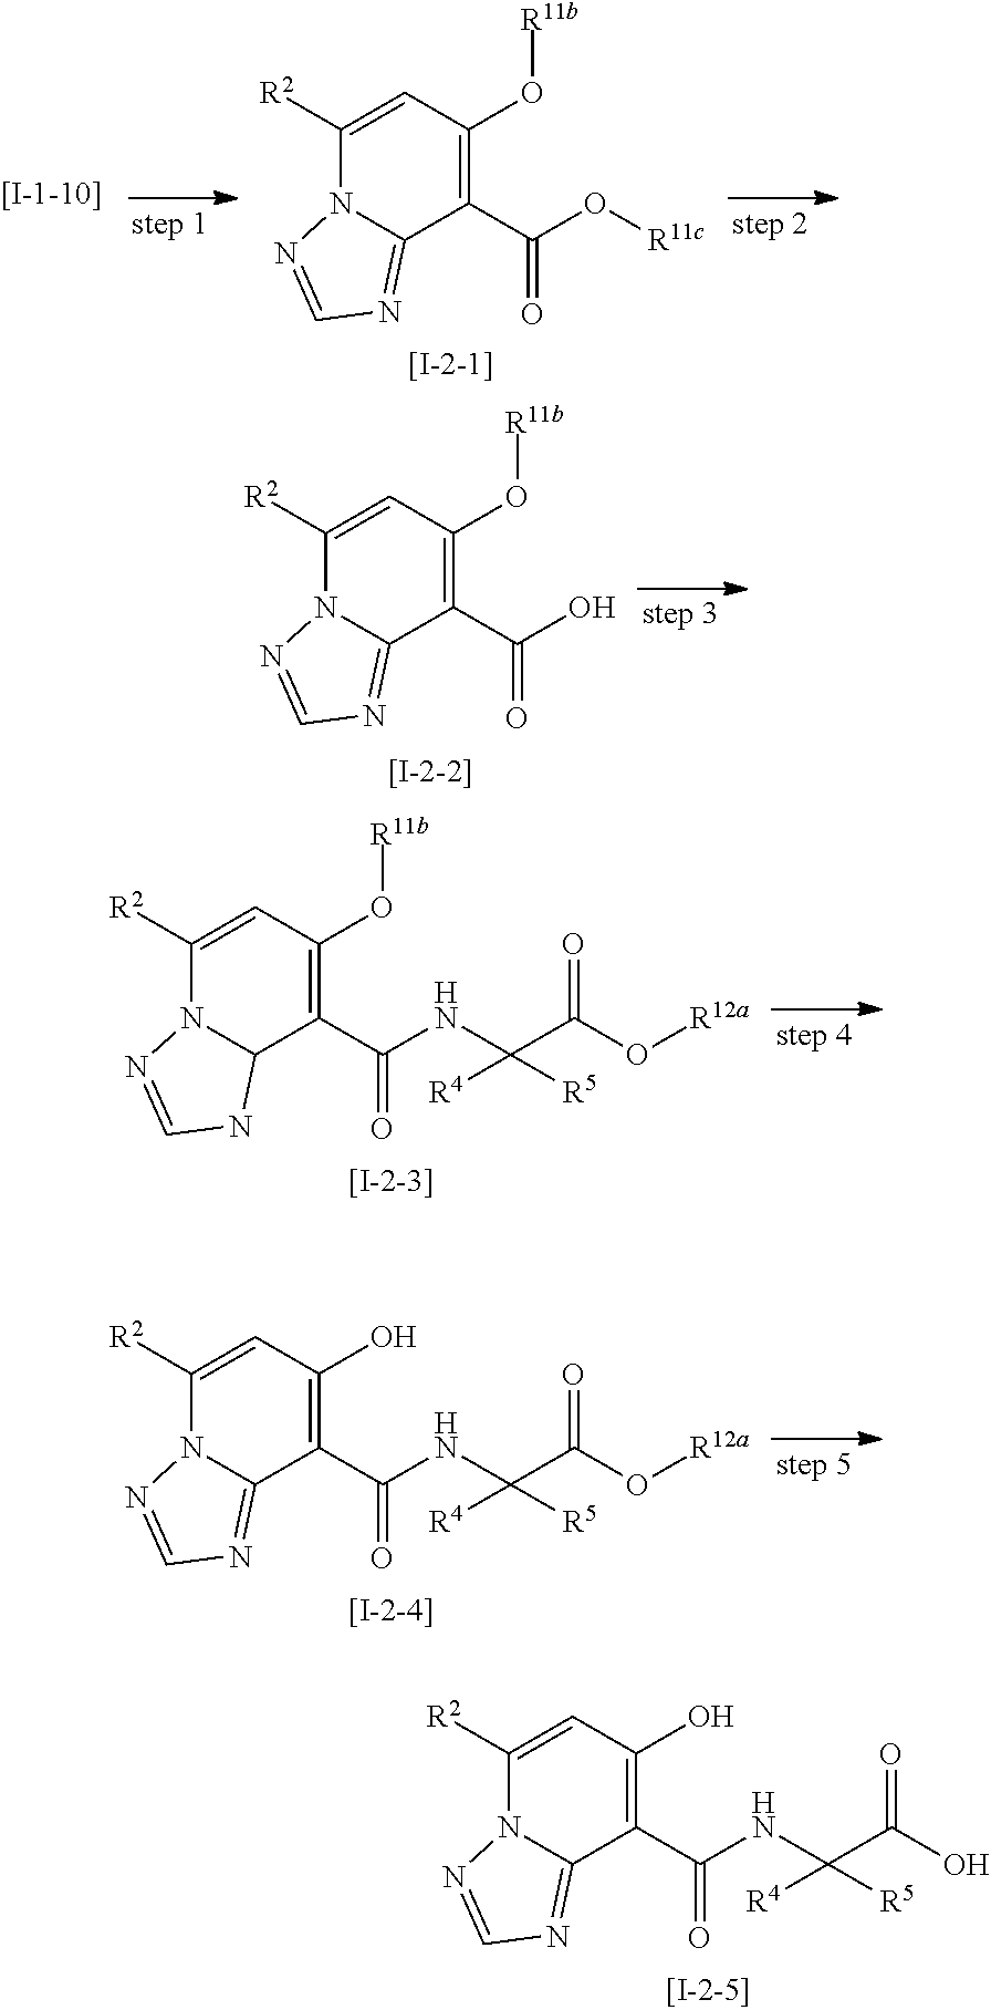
C1(O[R11b])=C(C(O[R11c])=O)C2=NC=NN2C([R2])=C1.C1([R2])=CC(O[R11b])=C(C(O)=O)C2=NC=NN12.C1([R2])=CC(O[R11b])=C(C(NC(C(O[R12a])=O)([R4])[R5])=O)C2N1N=CN2.C1([R2])=CC(O)=C(C(NC(C(O[R12a])=O)([R4])[R5])=O)C2=NC=NN12.C1([R2])=CC(O)=C(C(NC(C(O)=O)([R4])[R5])=O)C2=NC=NN12
